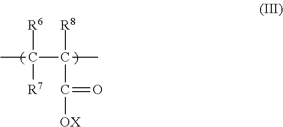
CC([R6])(C(C(=O)[OX])([R8])C)[R7]
